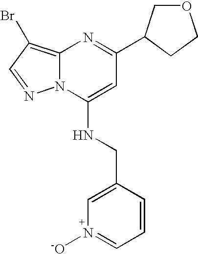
C12=C(Br)C=NN1C(NCC1=CN([-O])=CC=C1)=CC(C1COCC1)=N2
